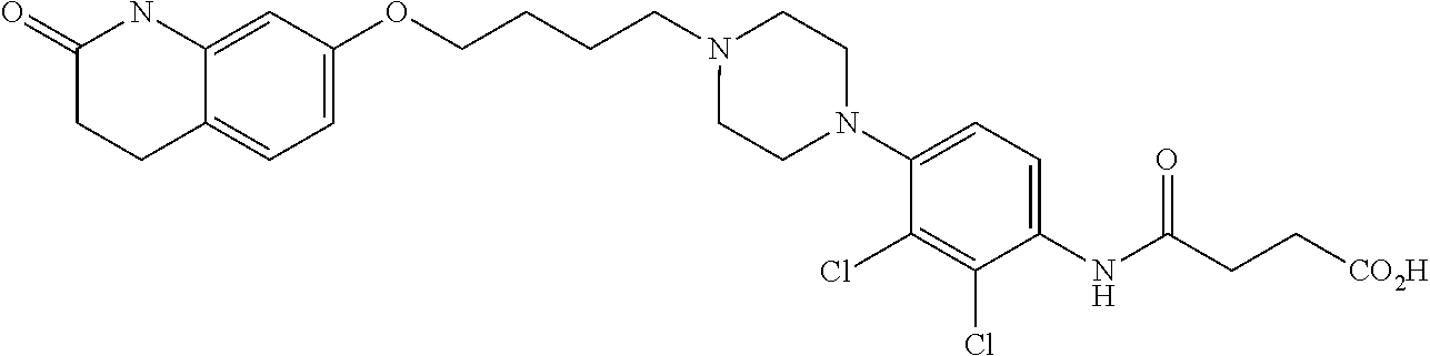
C12=CC(OCCCCN3CCN(C4=CC=C(NC(CC[CO2H])=O)C(Cl)=C4Cl)CC3)=CC=C1CCC(=O)N2
